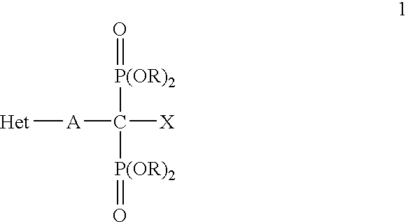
[Het][A]C([X])([P(OR)2]=O)[P(OR)2]=O
